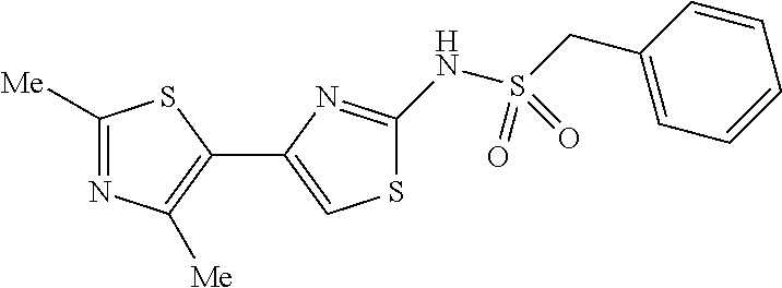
C1([Me])=NC([Me])=C(C2=CSC(NS(CC3=CC=CC=C3)(=O)=O)=N2)S1
